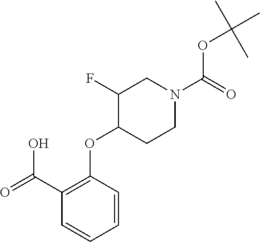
C1=CC(OC2CCN(C(=O)OC(C)(C)C)CC2F)=C(C(=O)O)C=C1
